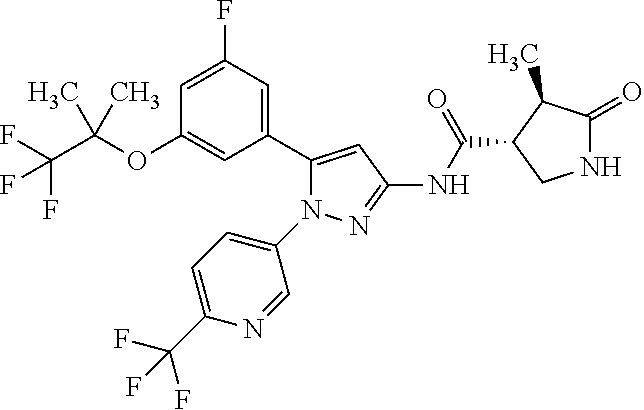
N1C(=O)C(C)C(C(NC2=NN(C3=CC=C(C(F)(F)F)N=C3)C(C3=CC(F)=CC(OC(C(F)(F)F)(C)C)=C3)=C2)=O)C1
